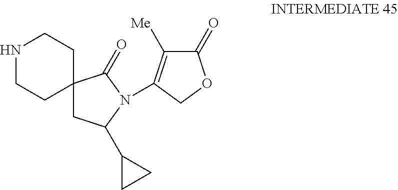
N1CCC2(CC1)CC(C1CC1)N(C1=C([Me])C(=O)OC1)C2=O
